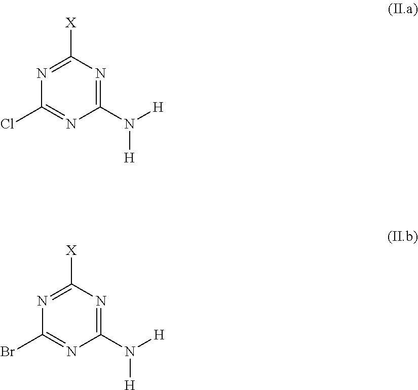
C1(N([H])[H])=NC([X])=NC(Cl)=N1.C1(N([H])[H])=NC([X])=NC(Br)=N1
